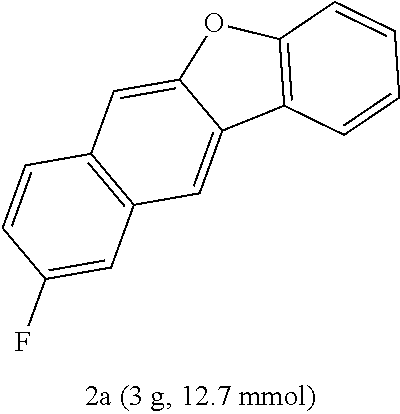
C1(F)=CC2=C(C=C1)C=C1C(=C2)C2=C(O1)C=CC=C2
